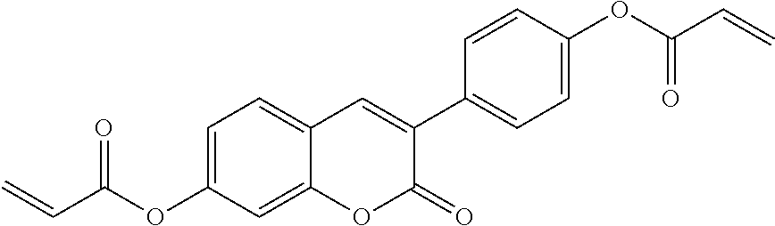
C=CC(OC1=CC=C2C(=C1)OC(=O)C(C1=CC=C(OC(C=C)=O)C=C1)=C2)=O
